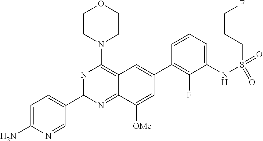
C1=C(N)N=CC(C2=NC(N3CCOCC3)=C3C(=N2)C([OMe])=CC(C2=C(F)C(NS(=O)(=O)CCCF)=CC=C2)=C3)=C1
